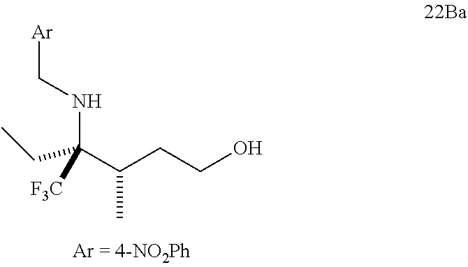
C(C(C(CCO)C)(NC[Ar])[F3C])C
